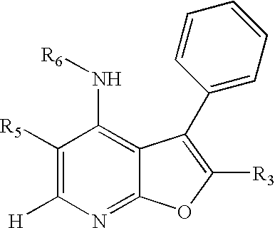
C1([R5])=C([H])N=C2C(=C1N[R6])C(C1=CC=CC=C1)=C([R3])O2
